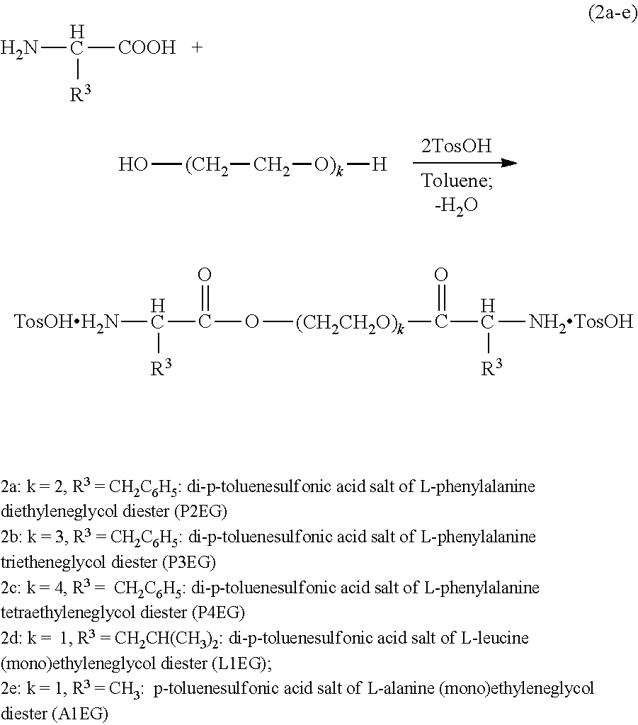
O[(CH2]C[O)k][H].NC([COOH])[R3].[TosOHH2N]C(C(O[(CH2CH2O)k]C(C([NH2TosOH])[R3])=O)=O)[R3]
